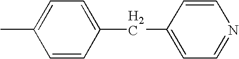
C1=CC(CC2=CC=NC=C2)=CC=C1C
